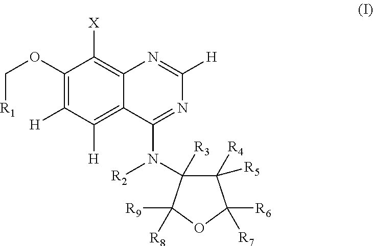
C1(OC[R1])=C([H])C([H])=C2C(=C1[X])N=C([H])N=C2N([R2])C1([R3])C([R4])([R5])C([R6])([R7])OC1([R9])[R8]
